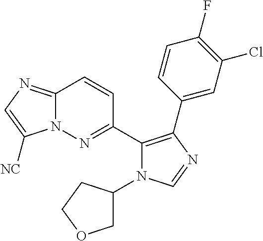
C12=NC=C([NC])N1N=C(C1=C(C3=CC(Cl)=C(F)C=C3)N=CN1C1COCC1)C=C2
